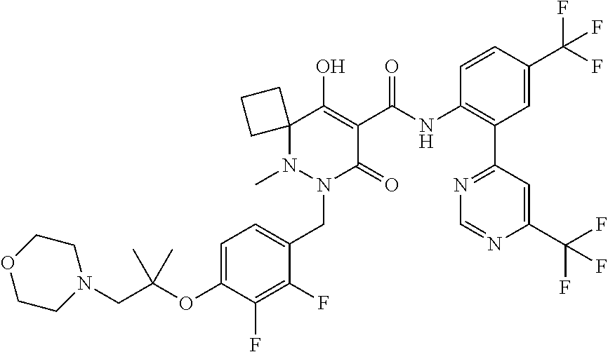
C1=C(OC(CN2CCOCC2)(C)C)C(F)=C(F)C(CN2C(=O)C(C(NC3=C(C4=NC=NC(C(F)(F)F)=C4)C=C(C(F)(F)F)C=C3)=O)=C(O)C3(CCC3)N2C)=C1
